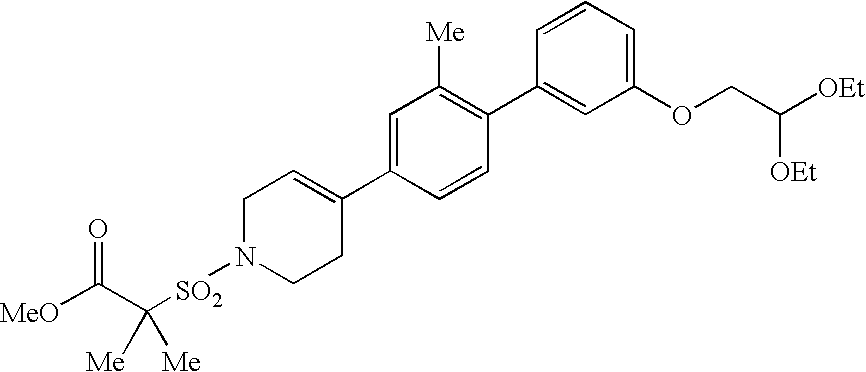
[MeO]C(C([SO2]N1CCC(C2=CC([Me])=C(C3=CC(OCC([OEt])[OEt])=CC=C3)C=C2)=CC1)([Me])[Me])=O
